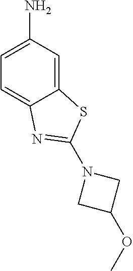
C12=CC(N)=CC=C1N=C(N1CC(OC)C1)S2
